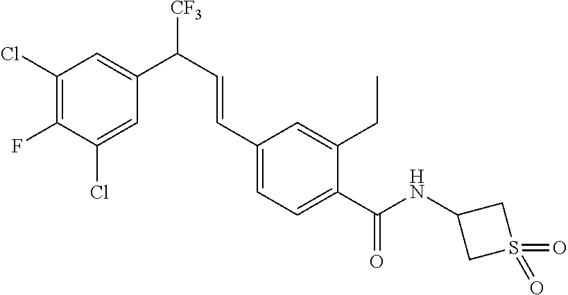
C1(Cl)=CC(C(C=CC2=CC=C(C(NC3CS(=O)(=O)C3)=O)C(CC)=C2)[CF3])=CC(Cl)=C1F
